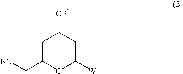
O1C([W])CC([OP1])CC1C[NC]
